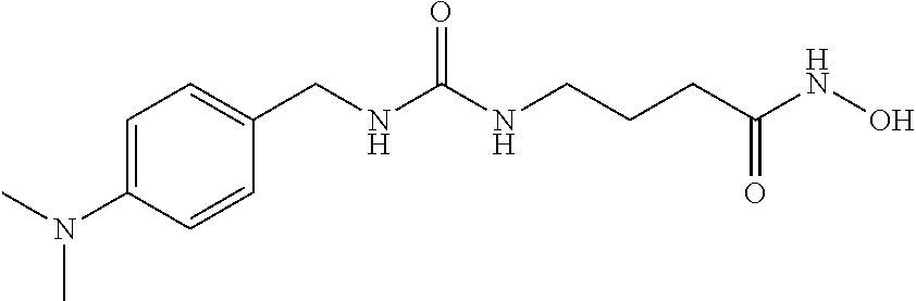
N(C(NCCCC(NO)=O)=O)CC1=CC=C(N(C)C)C=C1
